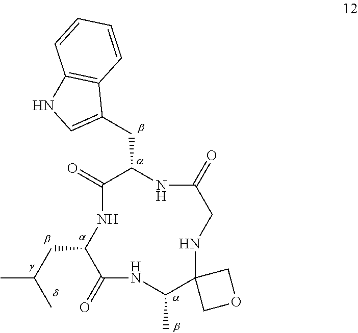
C1(CC(C)C)C(=O)NC(C)C2(COC2)NCC(=O)NC(CC2=CNC3=C2C=CC=C3)C(=O)N1
